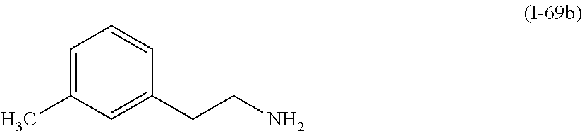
C1=C(C)C=C(CCN)C=C1
